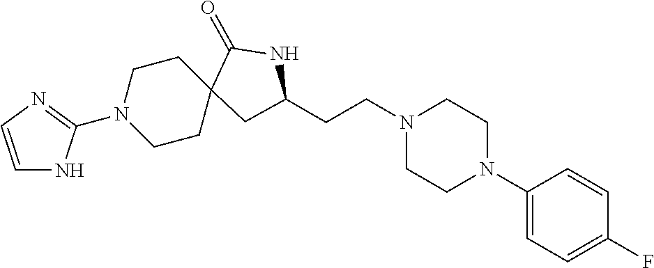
C1(N2CCN(CCC3CC4(CCN(C5=NC=CN5)CC4)C(=O)N3)CC2)=CC=C(F)C=C1
